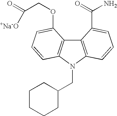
C1CCCC(CN2C3=C(C4=C2C=CC=C4C(=O)N)C(OCC(=O)[+Na-O])=CC=C3)C1
